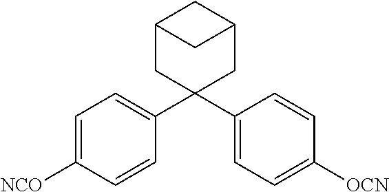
[NCO]C1=CC=C(C2(C3=CC=C([OCN])C=C3)CC3CC(C2)C3)C=C1
